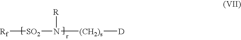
[Rf][SO2]N([(CH2)s][D])[R]
